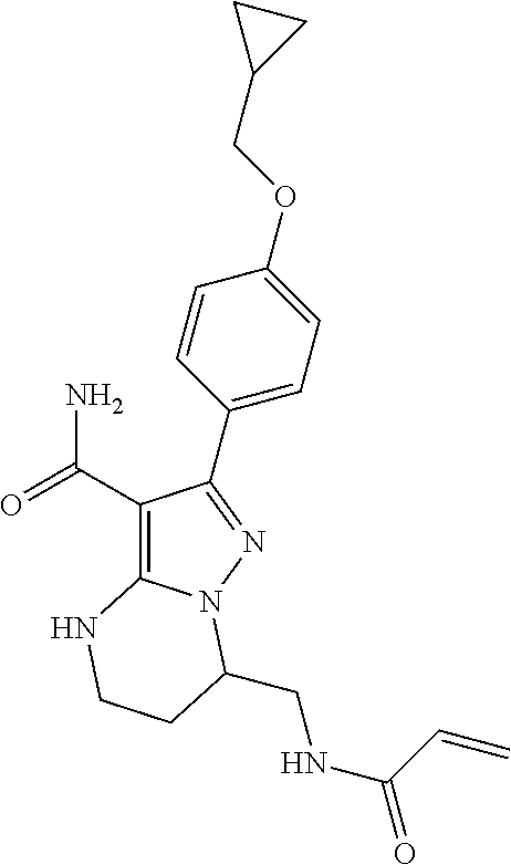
C1(C(=O)N)=C2N(N=C1C1=CC=C(OCC3CC3)C=C1)C(CNC(=O)C=C)CCN2
